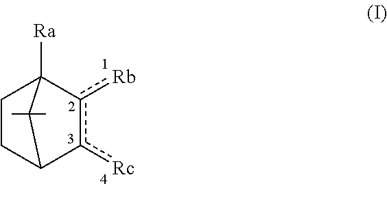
C1CC2c([Rc])c([Rb])C1([Ra])C2(C)C
